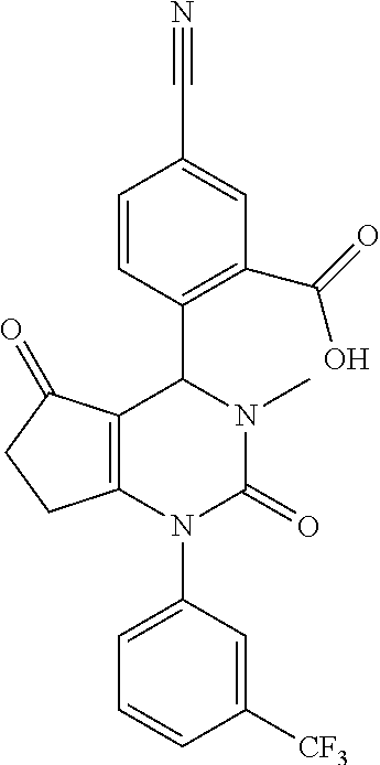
C1=CC(C2C3=C(N(C4=CC=CC([CF3])=C4)C(=O)N2C)CCC3=O)=C(C(O)=O)C=C1C#N
